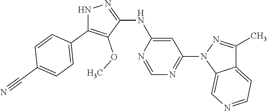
N1C(C2=CC=C(C#N)C=C2)=C(OC)C(NC2=CC(N3C4=CN=CC=C4C(C)=N3)=NC=N2)=N1
